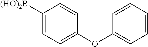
C1([(HO)2B])=CC=C(OC2=CC=CC=C2)C=C1
